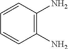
C1(N)=C(N)C=CC=C1
